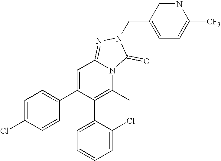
C1=C(Cl)C=CC(C2=CC3=NN(CC4=CC=C([CF3])N=C4)C(=O)N3C(C)=C2C2=CC=CC=C2Cl)=C1
